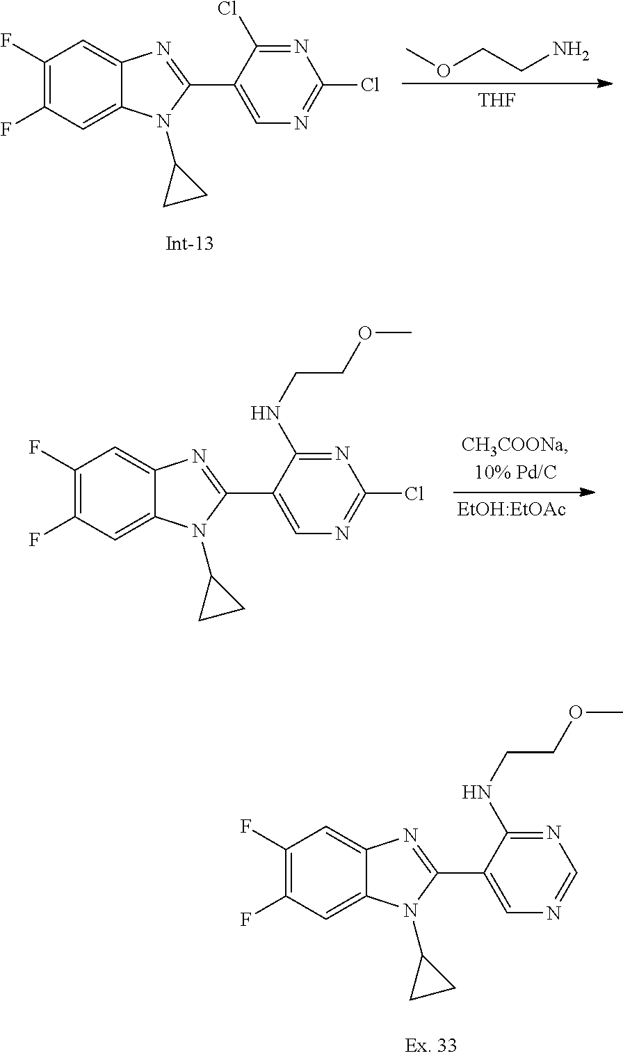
C1(F)=C(F)C=C2C(=C1)N=C(C1=CN=C(Cl)N=C1Cl)N2C1CC1.[THF].COCCN.C1(F)=C(F)C=C2C(=C1)N=C(C1=CN=C(Cl)N=C1NCCOC)N2C1CC1.[EtOH:EtOAc].C1(F)=C(F)C=C2C(=C1)N=C(C1=CN=CN=C1NCCOC)N2C1CC1
